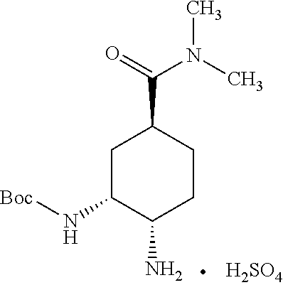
C1C(N[Boc])C(N)CCC1C(N(C)C)=O.[H2SO4]
